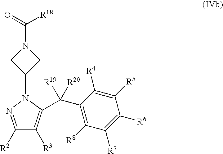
C1(C(C2=C([R3])C([R2])=NN2C2CN(C(=O)[R18])C2)([R19])[R20])=C([R8])C([R7])=C([R6])C([R5])=C1[R4]
